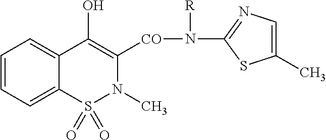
C1=CC=C2C(=C1)C(O)=C([CO]N(C1=NC=C(C)S1)[R])N(C)S2(=O)=O
